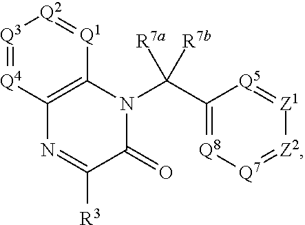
C1(C(N2C3=C(N=C([R3])C2=O)[Q4]=[Q3][Q2]=[Q1]3)([R7a])[R7b])=[Q8][Q7]=[Z2][Z1]=[Q5]1
